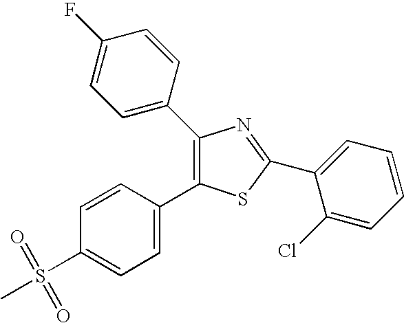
C1(C2=CC=C(F)C=C2)=C(C2=CC=C(S(=O)(=O)C)C=C2)SC(C2=CC=CC=C2Cl)=N1
